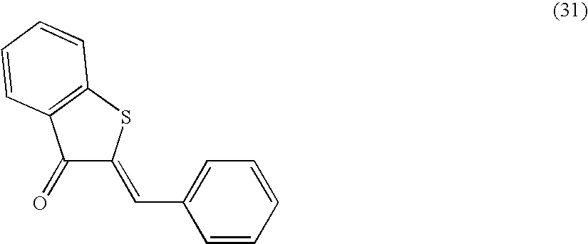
C1(=O)C(=CC2=CC=CC=C2)SC2=C1C=CC=C2
